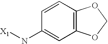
C1=CC2=C(C=C1N[X1])OCO2
